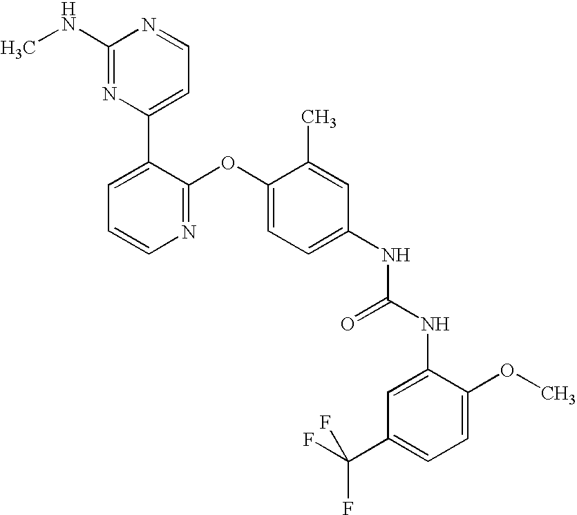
C1(NC)=NC(C2=CC=CN=C2OC2=CC=C(NC(NC3=CC(C(F)(F)F)=CC=C3OC)=O)C=C2C)=CC=N1
